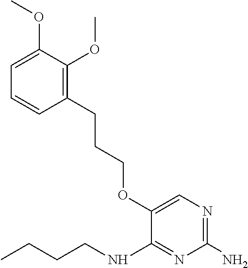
O(C1=CN=C(N)N=C1NCCCC)CCCC1=C(OC)C(OC)=CC=C1
